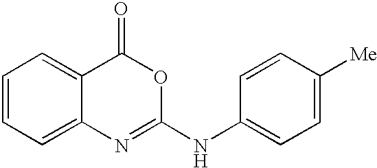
C1=CC=C2C(=C1)C(=O)OC(NC1=CC=C([Me])C=C1)=N2
